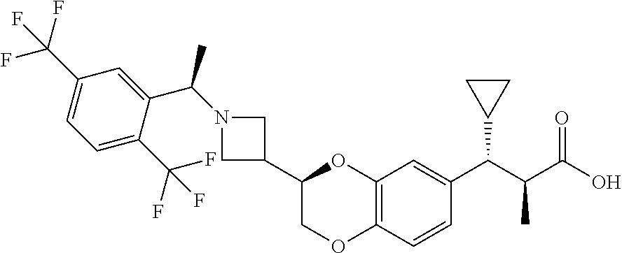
C1(C2COC3=C(O2)C=C(C(C(C(O)=O)C)C2CC2)C=C3)CN(C(C2=CC(C(F)(F)F)=CC=C2C(F)(F)F)C)C1
